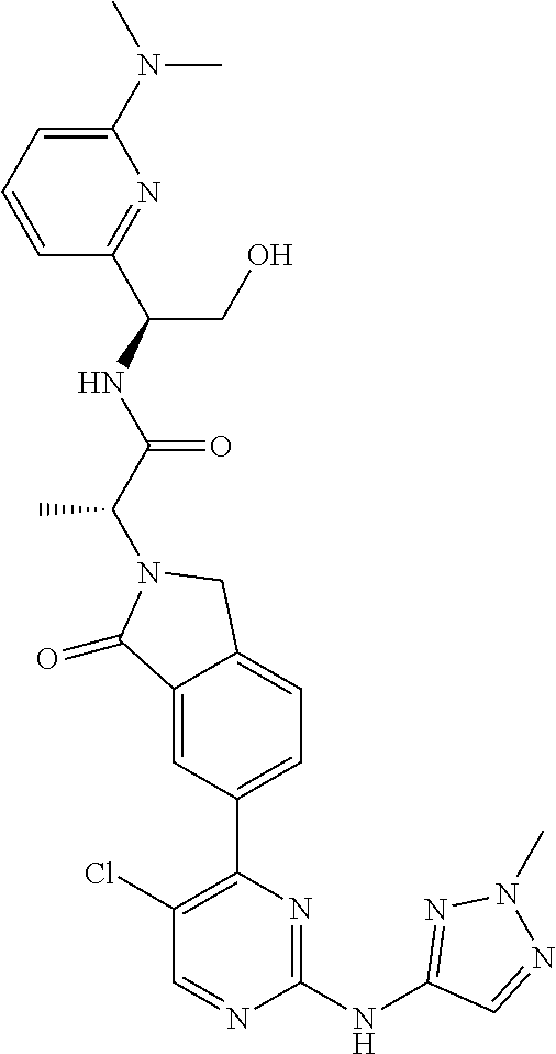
C1(=O)C2=CC(C3=C(Cl)C=NC(NC4=NN(C)N=C4)=N3)=CC=C2CN1C(C(=O)NC(C1=NC(N(C)C)=CC=C1)CO)C
